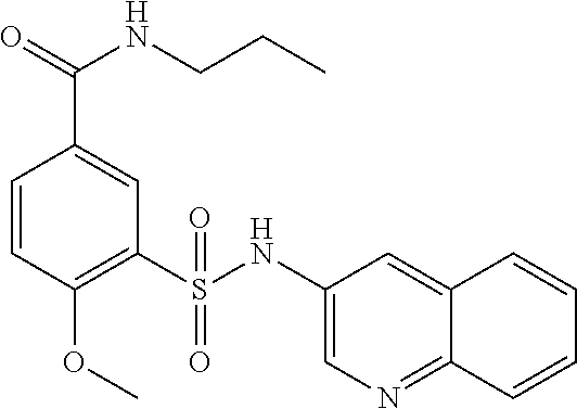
C1=CC(OC)=C(S(NC2=CN=C3C(=C2)C=CC=C3)(=O)=O)C=C1C(=O)NCCC
